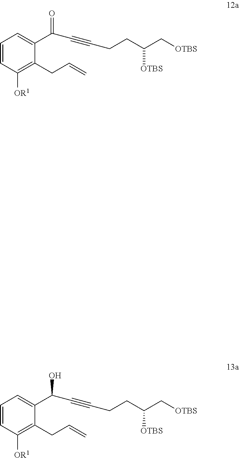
C1=CC([OR1])=C(CC=C)C(C(C#CCCC(C[OTBS])[OTBS])=O)=C1.C1=CC([OR1])=C(CC=C)C(C(C#CCCC(C[OTBS])[OTBS])O)=C1
